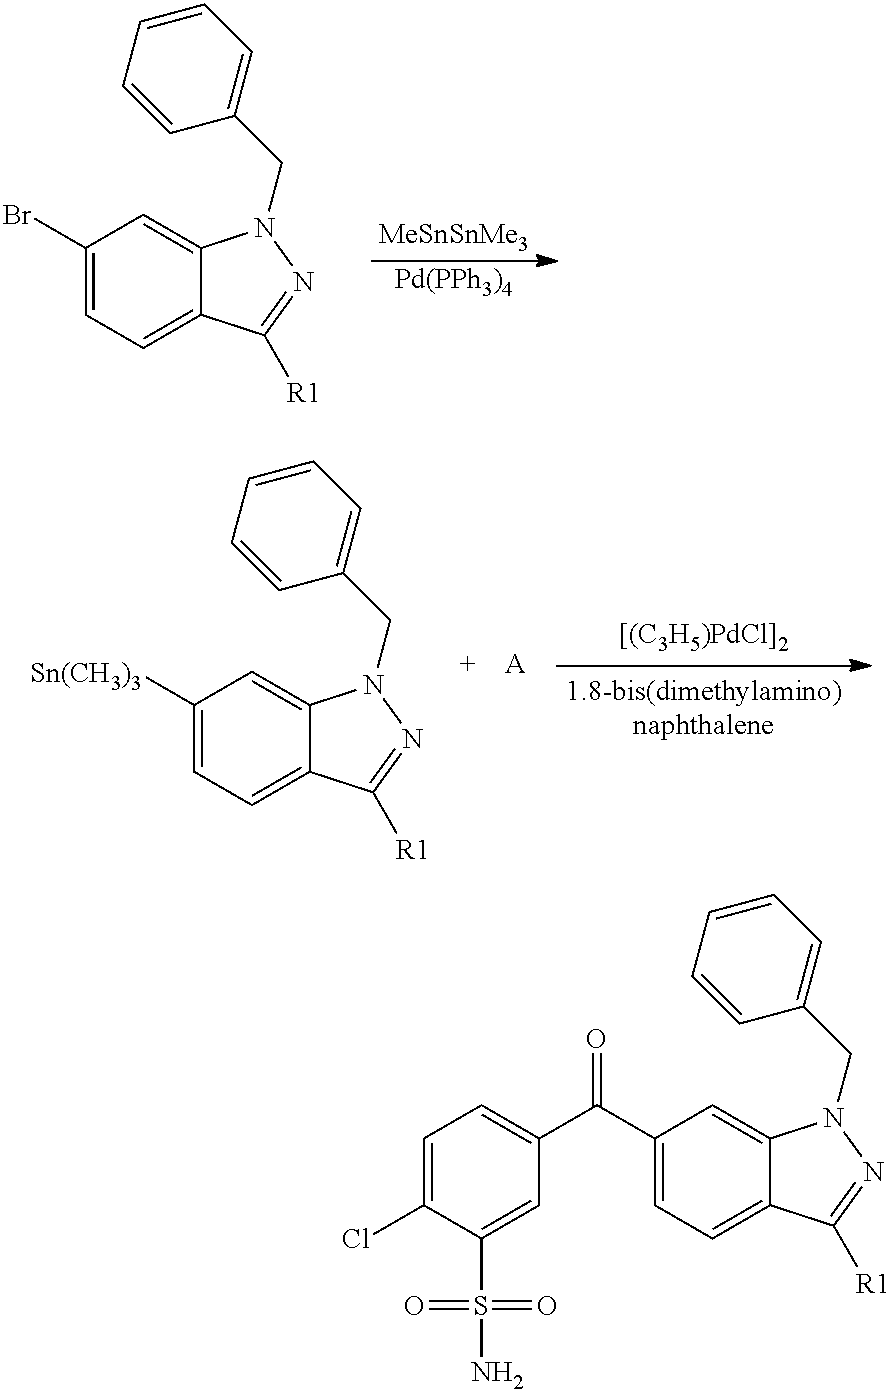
C1(Br)=CC=C2C(=C1)N(CC1=CC=CC=C1)N=C2[R1].[MeSnSnMe3].[Pd(PPh3)4].[[(C3H5)PdCl]2].C1([Sn(CH3)3])=CC=C2C(=C1)N(CC1=CC=CC=C1)N=C2[R1].[A].C1=C(C(C2=CC=C(Cl)C(S(N)(=O)=O)=C2)=O)C=C2C(=C1)C([R1])=NN2CC1=CC=CC=C1
